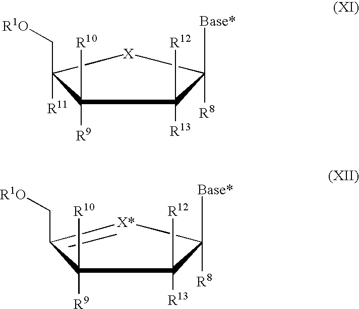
C1([R11])(C[R1O])C([R9])([R10])C([R13])([R12])C([R8])([Base*])[X]1.C1(C[R1O])=[X*]C([R8])([Base*])C([R13])([R12])C1([R9])[R10]
